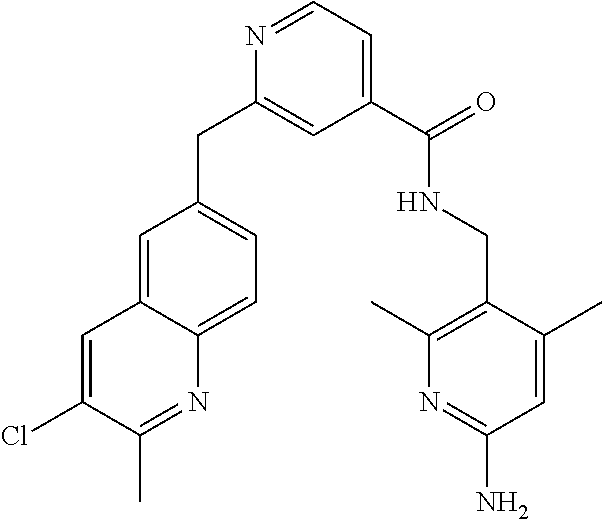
N1=CC=C(C(NCC2=C(C)N=C(N)C=C2C)=O)C=C1CC1=CC=C2C(=C1)C=C(Cl)C(C)=N2
